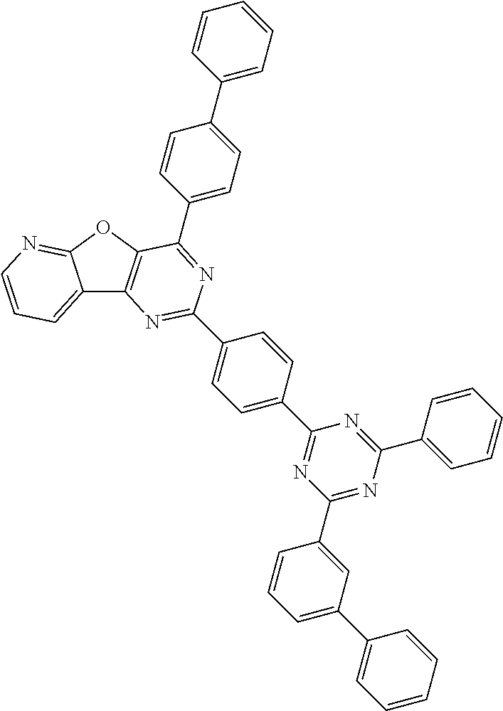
C12=CC=CN=C1OC1=C2N=C(C2=CC=C(C3=NC(C4=CC(C5=CC=CC=C5)=CC=C4)=NC(C4=CC=CC=C4)=N3)C=C2)N=C1C1=CC=C(C2=CC=CC=C2)C=C1
